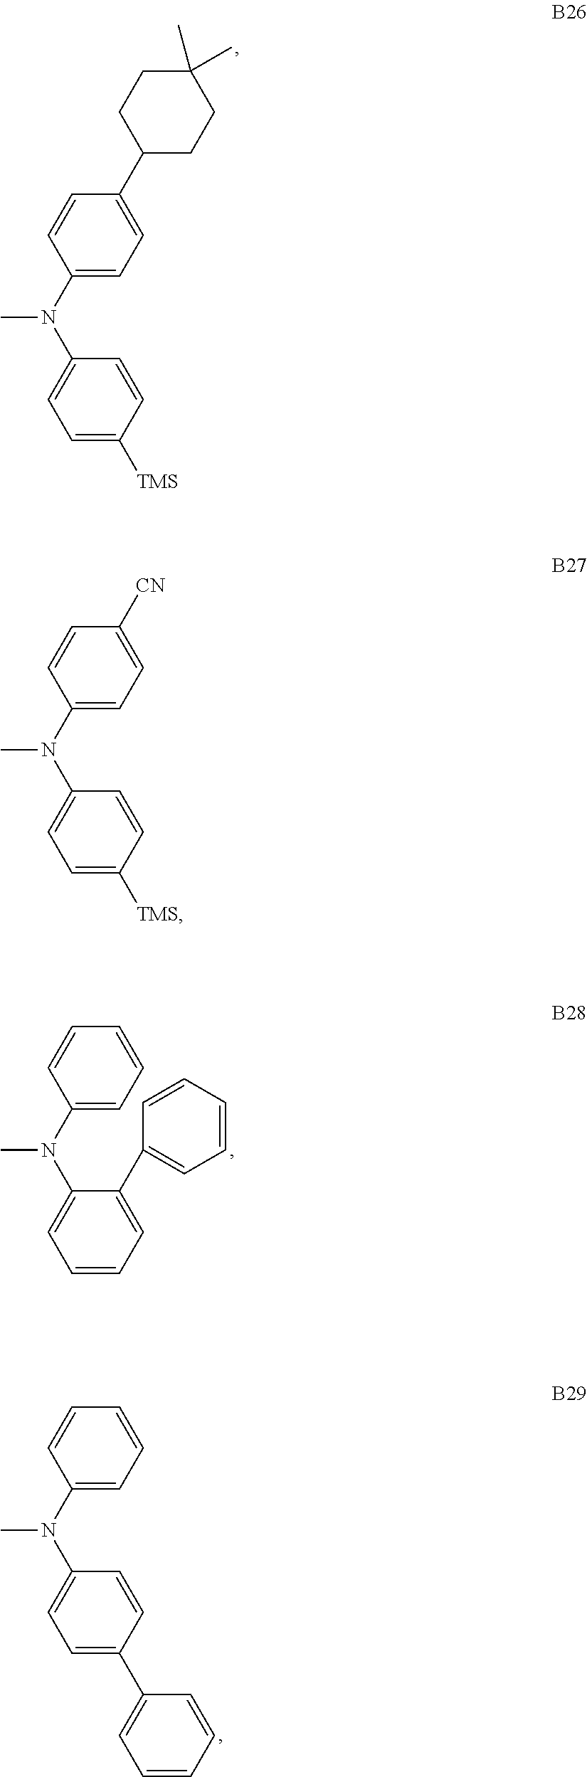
C1=C([TMS])C=CC(N(C2=CC=C(C3CCC(C)(C)CC3)C=C2)C)=C1.C1=C([TMS])C=CC(N(C2=CC=C([CN])C=C2)C)=C1.C1=CC=C(C2=CC=CC=C2)C(N(C2=CC=CC=C2)C)=C1.C1=C(C2=CC=CC=C2)C=CC(N(C2=CC=CC=C2)C)=C1
